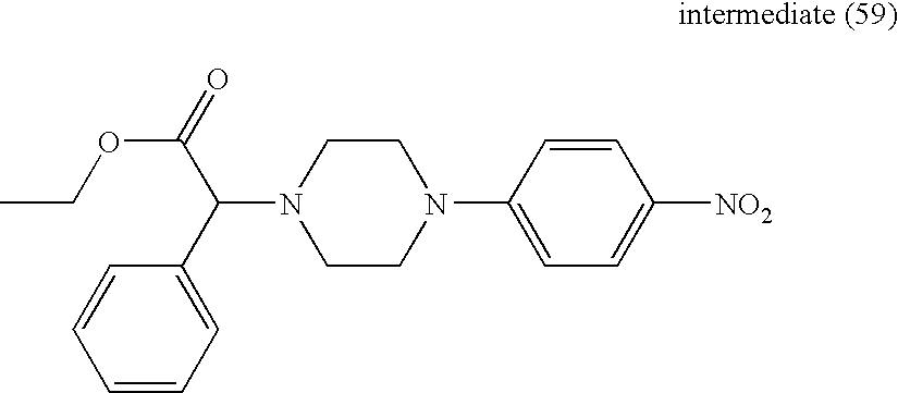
CCOC(=O)C(N1CCN(C2=CC=C([NO2])C=C2)CC1)C1=CC=CC=C1
